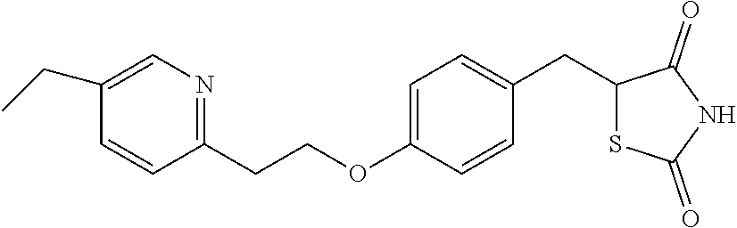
C1(CC2=CC=C(OCCC3=NC=C(CC)C=C3)C=C2)SC(=O)NC1=O
